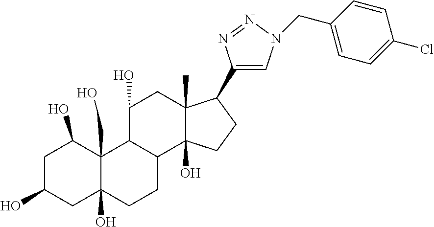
C1C(O)CC2(O)CCC3C(C(O)CC4(C)C3(O)CCC4C3=CN(CC4=CC=C(Cl)C=C4)N=N3)C2(CO)C1O
